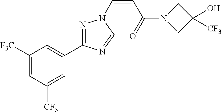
C1([F3C])=CC([CF3])=CC(C2=NN(C=CC(=O)N3CC([CF3])(O)C3)C=N2)=C1
